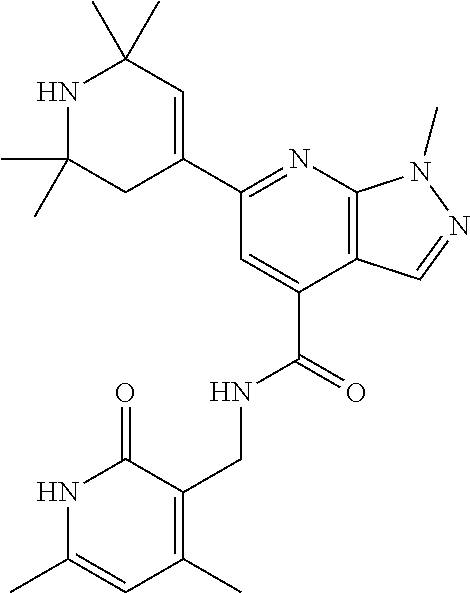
C1(C2=CC(C)(C)NC(C)(C)C2)=NC2=C(C(C(=O)NCC3=C(C)C=C(C)NC3=O)=C1)C=NN2C
